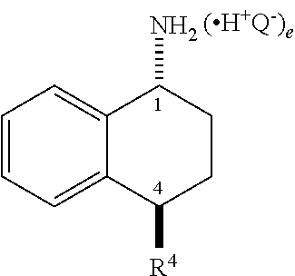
C12=CC=CC=C1C([R4])CCC2N
